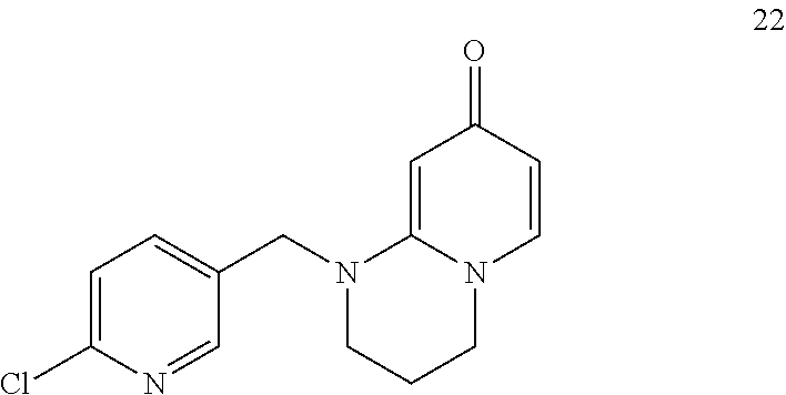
C1=C(Cl)N=CC(CN2C3=CC(=O)C=CN3CCC2)=C1
